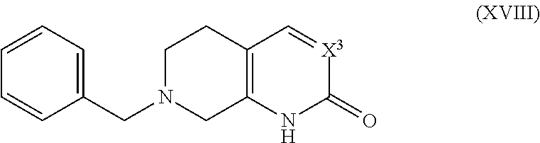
C1=CC=CC(CN2CC3=C(CC2)C=[X3]C(=O)N3)=C1
